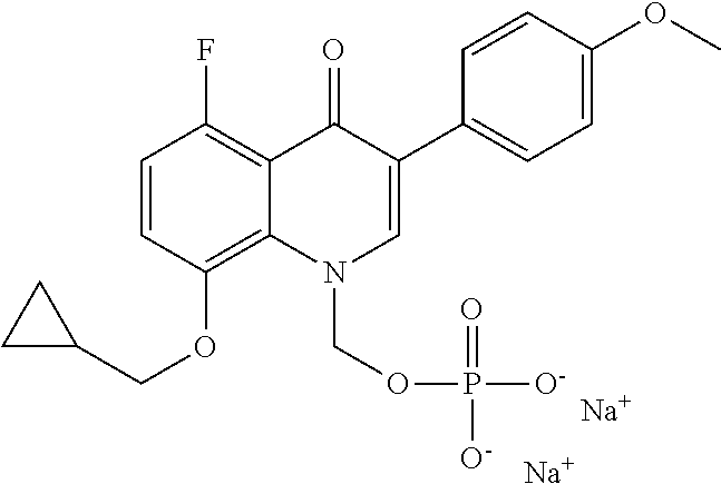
C1=CC(OCC2CC2)=C2C(=C1F)C(=O)C(C1=CC=C(OC)C=C1)=CN2COP([O-])(=O)[O-].[Na].[Na]
